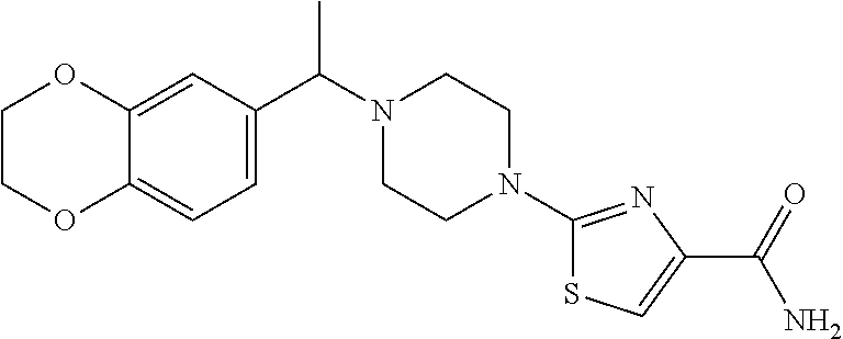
C12=CC(C(N3CCN(C4=NC(C(=O)N)=CS4)CC3)C)=CC=C1OCCO2
